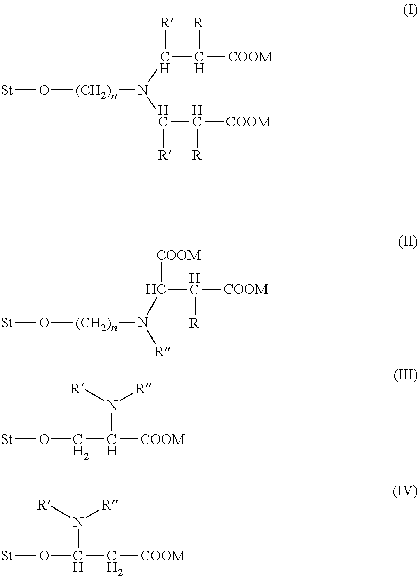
[St]O[(CH2)n]N(C(C([R])[COOM])[R])C(C([COOM])[R])[R].[St]O[(CH2)n]N(C(C([COOM])[R])[COOM])[R].[St]OCC([COOM])N([R])[R].[St]OC(C[COOM])N([R])[R]
